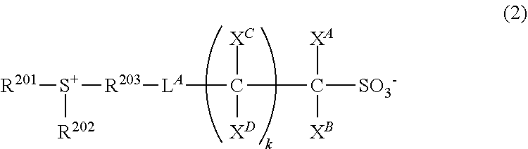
[R201][S+]([R202])[R203][LA]C(C([XA])([SO3-])[XB])([XC])[XD]
